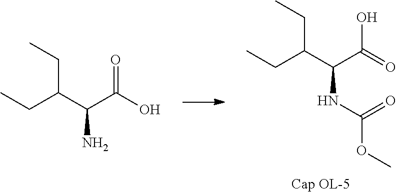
O=C(O)C(C(CC)CC)N.OC(=O)C(C(CC)CC)NC(OC)=O.[Cap OL-5]
